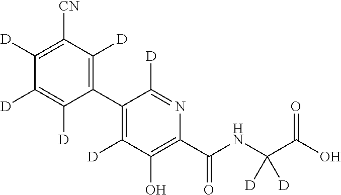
C1(C2=C([D])C([CN])=C([D])C([D])=C2[D])=C([D])C(O)=C(C(NC(C(O)=O)([D])[D])=O)N=C1[D]
